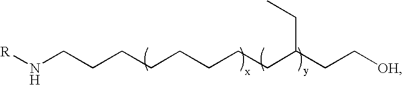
[R]NCCCCCCCCC(CC[OH])CC
